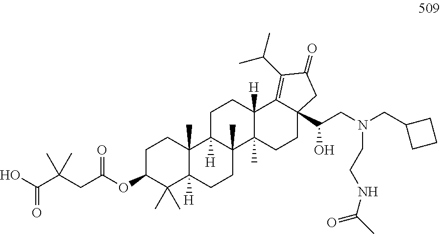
C1C(OC(=O)CC(C(=O)O)(C)C)C(C)(C)C2([H])C(C)(C1)C1([H])C(C)(CC2)C2(C)C([H])(CC1)C1=C(C(C)C)C(=O)CC1(C(CN(CCNC(C)=O)CC1CCC1)O)CC2
